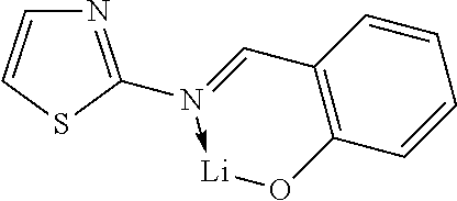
C1=CC2=C(C=C1)O[Li]-N(C1=NC=CS1)=C2
